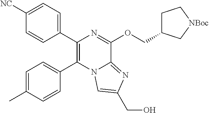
C1(C2=C(C3=CC=C([NC])C=C3)N=C(OCC3CC[NBoc]C3)C3=NC(CO)=CN23)=CC=C(C)C=C1
